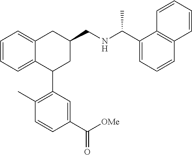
C1=CC=C2C(=C1)CC(CNC(C1=CC=CC3=C1C=CC=C3)C)CC2C1=C(C)C=CC(C([OMe])=O)=C1
